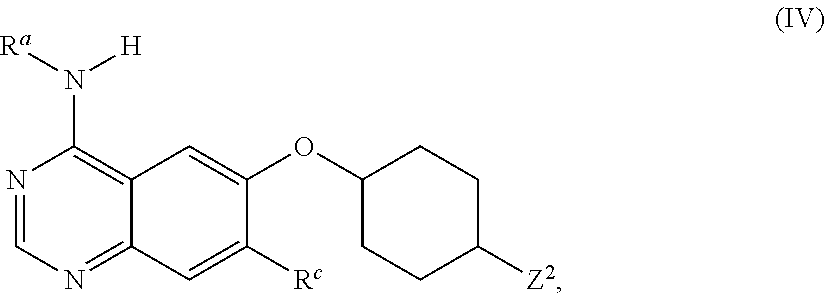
N1=CN=C2C(=C1N([H])[Ra])C=C(OC1CCC([Z2])CC1)C([Rc])=C2
